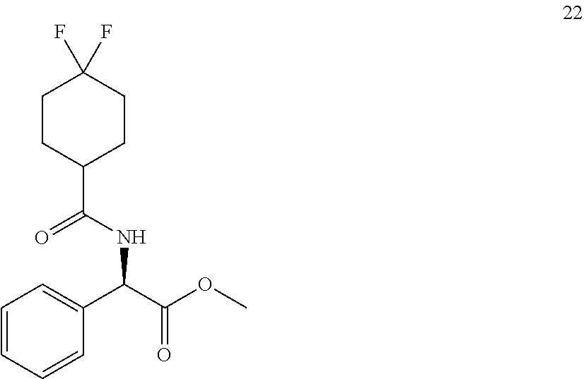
C1=CC=CC(C(C(=O)OC)NC(C2CCC(F)(F)CC2)=O)=C1
